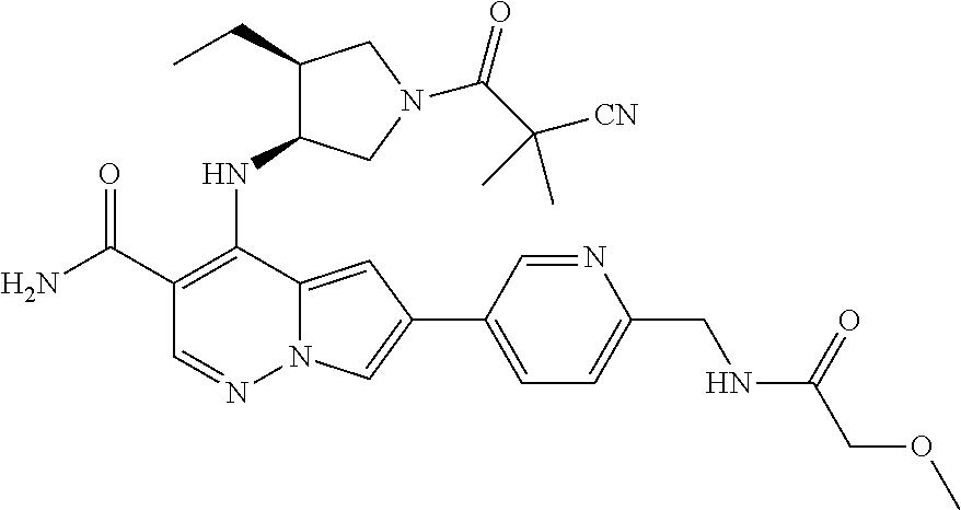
NC(C1=C(NC2C(CC)CN(C(C([CN])(C)C)=O)C2)C2=CC(C3=CC=C(CNC(COC)=O)N=C3)=CN2N=C1)=O
